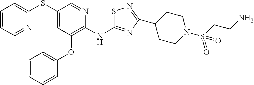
C1(SC2=CC=CC=N2)=CC(OC2=CC=CC=C2)=C(NC2=NC(C3CCN(S(=O)(=O)CCN)CC3)=NS2)N=C1
